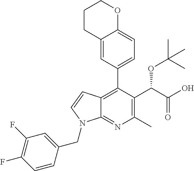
C1CC2=CC(C3=C4C(=NC(C)=C3C(C(O)=O)OC(C)(C)C)N(CC3=CC(F)=C(F)C=C3)C=C4)=CC=C2OC1
